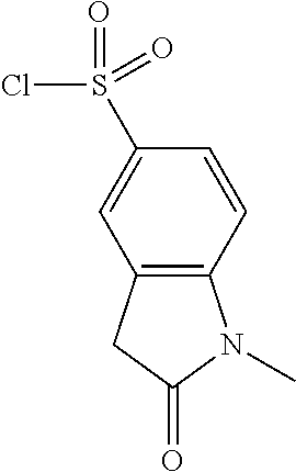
C12=C(CC(=O)N1C)C=C(S(Cl)(=O)=O)C=C2
